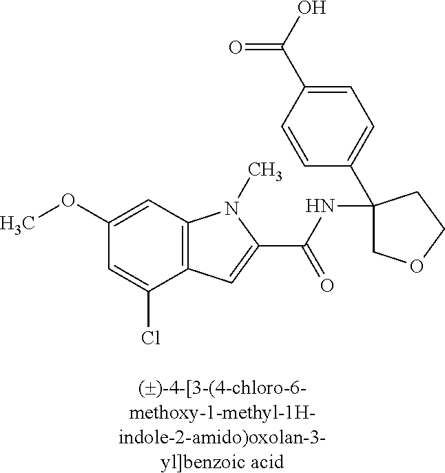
C1(OC)=CC2=C(C(Cl)=C1)C=C(C(=O)NC1(C3=CC=C(C(=O)O)C=C3)COCC1)N2C
